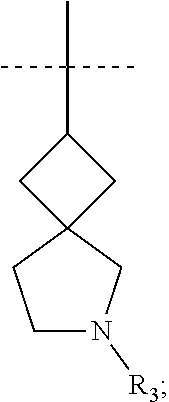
C1N([R3])CC2(C1)CC(C(C)(C)C)C2
